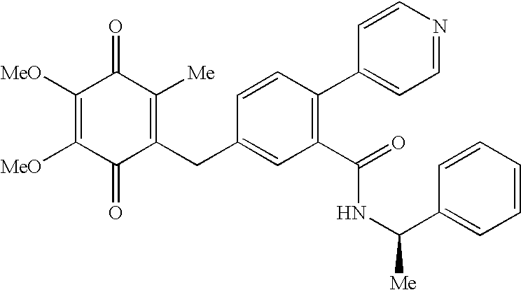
C1(=O)C(CC2=CC(C(NC(C3=CC=CC=C3)[Me])=O)=C(C3=CC=NC=C3)C=C2)=C([Me])C(=O)C([MeO])=C1[MeO]
